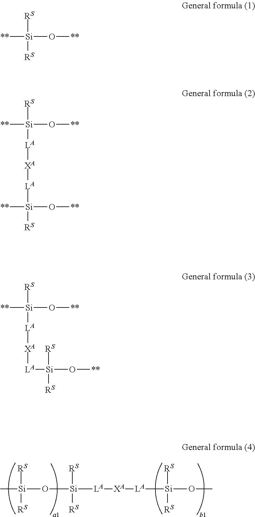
C[Si]([RS])(O[Si]([RS])([LA][XA][LA][Si]([RS])(OC)[RS])[RS])[RS].[**][Si](O[**])([RS])[RS].[**][Si](O[**])([RS])[LA][XA][LA][Si]([RS])([**])O[**].[**][Si](O[**])([RS])[LA][XA][LA][Si]([RS])(O[**])[RS]
